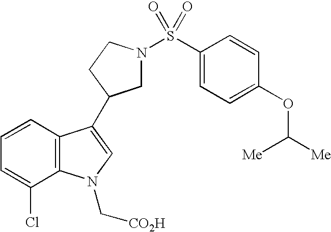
C1=CC2=C(C(Cl)=C1)N(C[CO2H])C=C2C1CN(S(C2=CC=C(OC([Me])[Me])C=C2)(=O)=O)CC1
